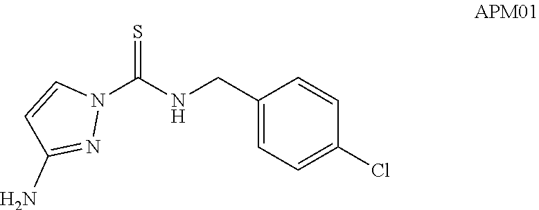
N1(C(NCC2=CC=C(Cl)C=C2)=S)C=CC(N)=N1
